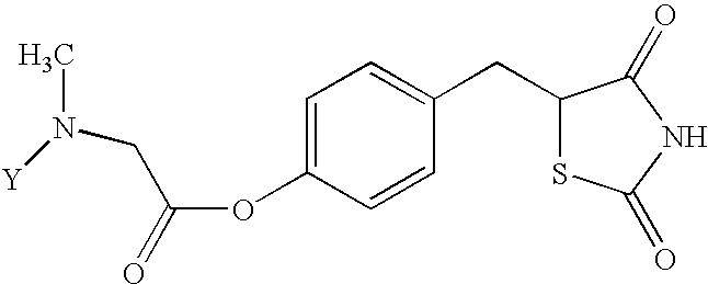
O(C1=CC=C(CC2SC(=O)NC2=O)C=C1)C(=O)CN(C)[Y]
